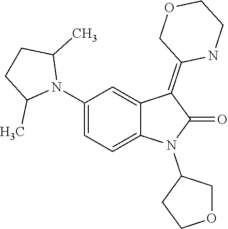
C1(N2C(=O)C(=C3COCCN3)C3=CC(N4C(C)CCC4C)=CC=C23)CCOC1
